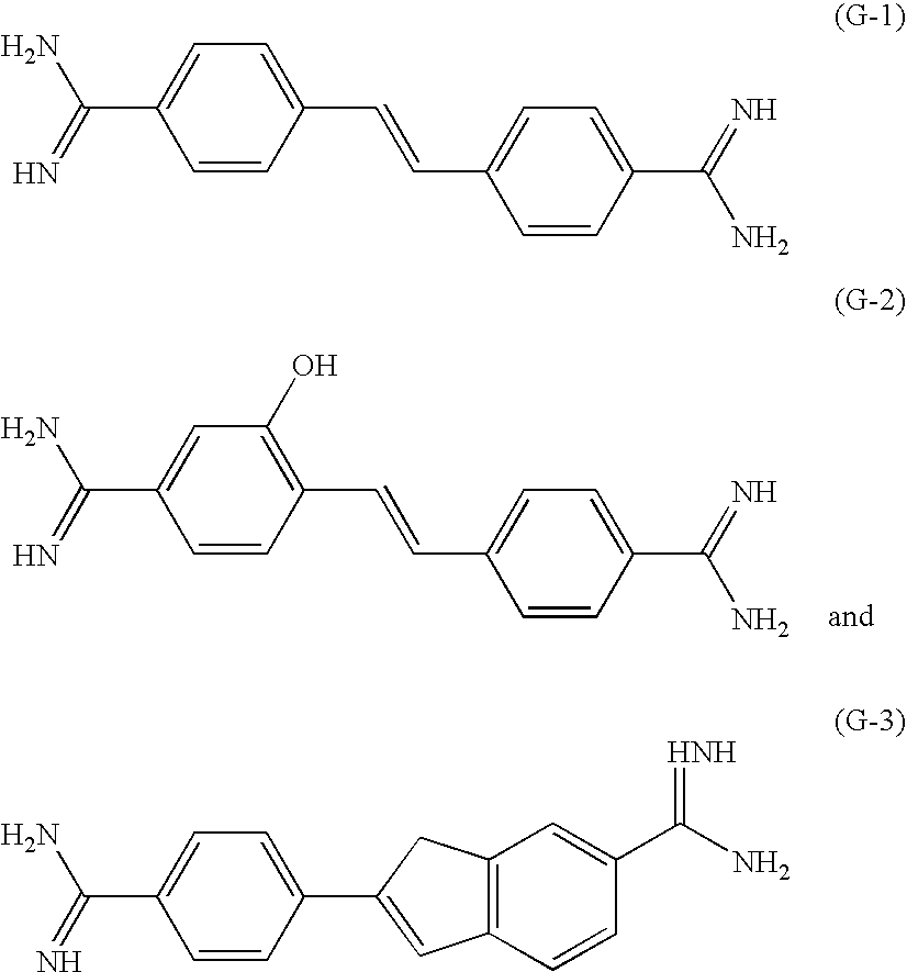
C1=CC(C=CC2=CC=C(C(=N)N)C=C2)=C(O)C=C1C(=N)N.C1=CC(C=CC2=CC=C(C(=N)N)C=C2)=CC=C1C(=N)N.C1=CC(C2=CC3=C(C2)C=C(C(N)=[HNH])C=C3)=CC=C1C(=N)N
